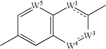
C1=[W5]C2=C(C=C1C)[W4]:[W3]-c(C)[W1]2
